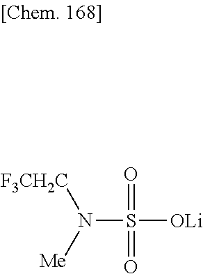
[F3CH2C]N([Me])S([OLi])(=O)=O
